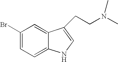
C1=C2C(=CC(Br)=C1)C(CCN(C)C)=CN2
